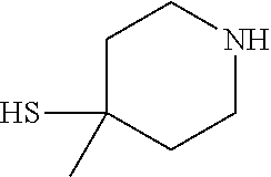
C1C(S)(C)CCNC1
